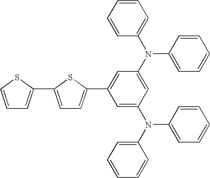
C1=CSC(C2=CC=C(C3=CC(N(C4=CC=CC=C4)C4=CC=CC=C4)=CC(N(C4=CC=CC=C4)C4=CC=CC=C4)=C3)S2)=C1
